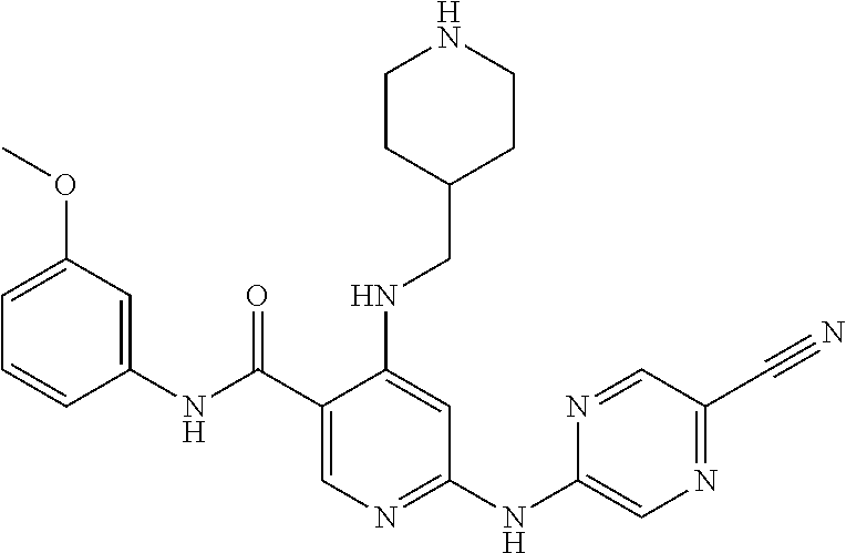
C1(C(NC2=CC(OC)=CC=C2)=O)=CN=C(NC2=CN=C(C#N)C=N2)C=C1NCC1CCNCC1
